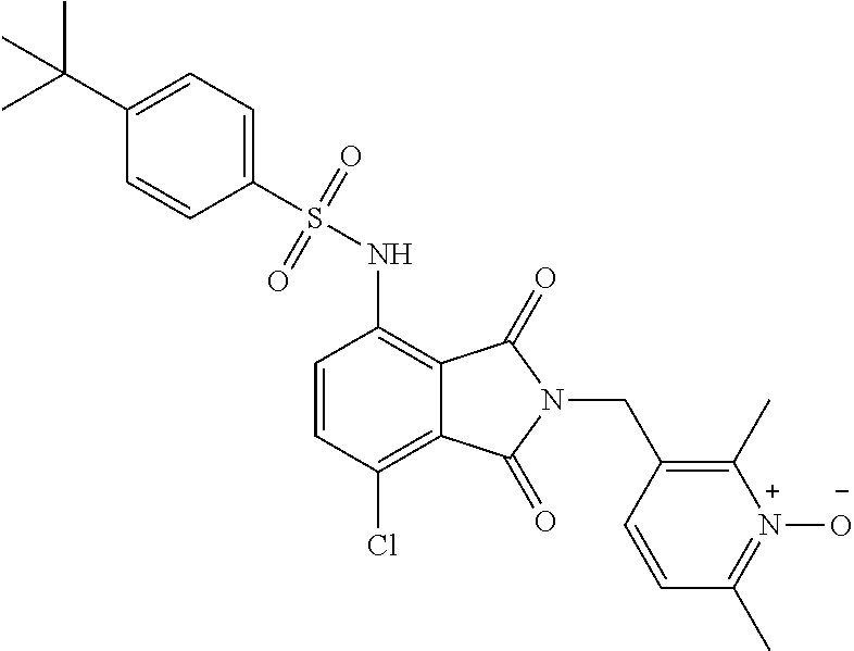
C1=CC(Cl)=C2C(=C1NS(=O)(=O)C1=CC=C(C(C)(C)C)C=C1)C(=O)N(CC1=C(C)[N+]([O-])=C(C)C=C1)C2=O
